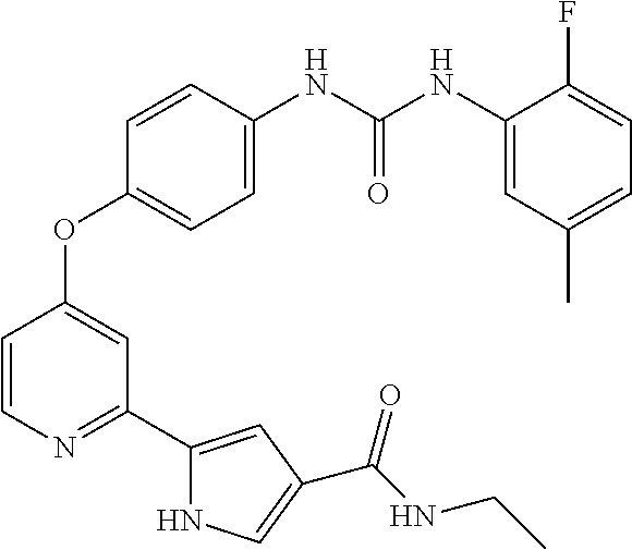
C1(OC2=CC(C3=CC(C(NCC)=O)=CN3)=NC=C2)=CC=C(NC(NC2=CC(C)=CC=C2F)=O)C=C1
